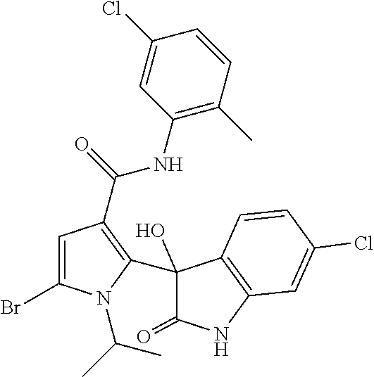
C1=C(Br)N(C(C)C)C(C2(O)C(=O)NC3=C2C=CC(Cl)=C3)=C1C(=O)NC1=C(C)C=CC(Cl)=C1
